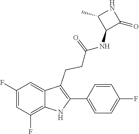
C1(C2=C(CCC(=O)NC3C(C)NC3=O)C3=CC(F)=CC(F)=C3N2)=CC=C(F)C=C1
